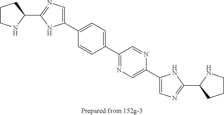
C1CNC(C2=NC=C(C3=CC=C(C4=NC=C(C5=CN=C(C6NCCC6)N5)N=C4)C=C3)N2)C1
